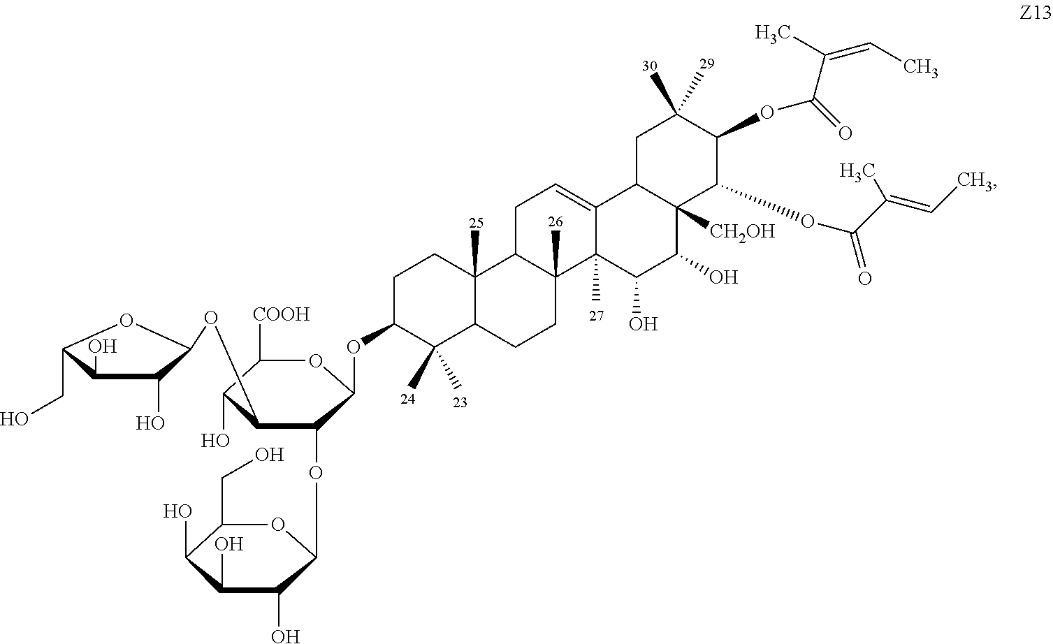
C1(CO)C(O)C(O)C(O)C(OC2C(OC3C(O)C(O)C(CO)O3)C(O)C([COOH])OC2OC2C(C)(C)C3C(C)(CC2)C2C(C)(CC3)C3(C)C(=CC2)C2C([CH2OH])(C(O)C3O)C(OC(=O)C(=CC)C)C(OC(=O)C(=CC)C)C(C)(C)C2)O1
